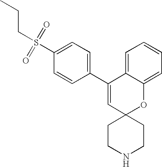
C1(C2=CC=C(S(=O)(=O)CCC)C=C2)=CC2(OC3=CC=CC=C13)CCNCC2
